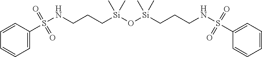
S(=O)(=O)(NCCC[Si](C)(C)O[Si](C)(C)CCCNS(=O)(=O)C1=CC=CC=C1)C1=CC=CC=C1
